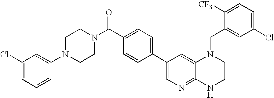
N1(C(C2=CC=C(C3=CN=C4C(=C3)N(CC3=CC(Cl)=CC=C3[CF3])CCN4)C=C2)=O)CCN(C2=CC(Cl)=CC=C2)CC1
